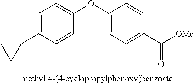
C1=C(C2CC2)C=CC(OC2=CC=C(C([OMe])=O)C=C2)=C1
